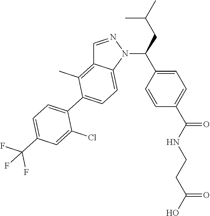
C1=CC(C(CC(C)C)N2C3=CC=C(C4=CC=C(C(F)(F)F)C=C4Cl)C(C)=C3C=N2)=CC=C1C(NCCC(=O)O)=O
